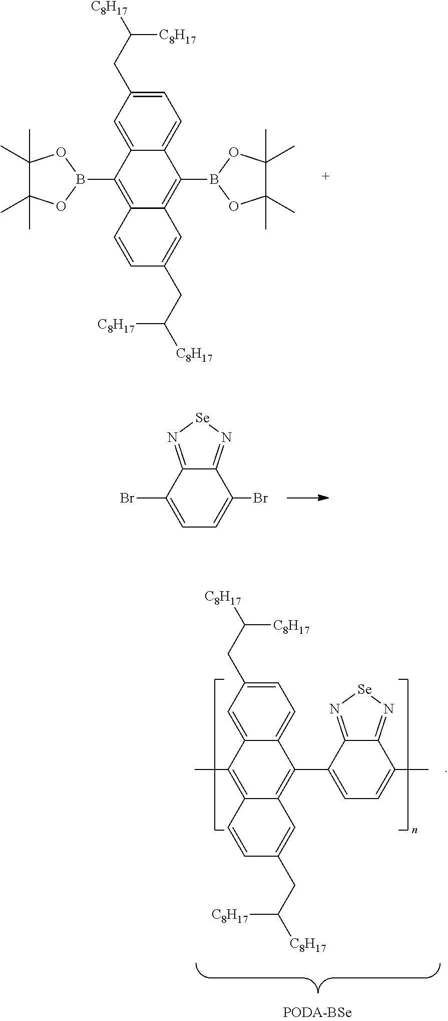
C1=C(CC([C8H17])[C8H17])C=C2C(=C1)C(B1OC(C)(C)C(C)(C)O1)=C1C(=C2B2OC(C)(C)C(C)(C)O2)C=CC(CC([C8H17])[C8H17])=C1.C1=C(CC([C8H17])[C8H17])C=C2C(=C1)C(C1=CC=C(C)C3=N[Se]N=C13)=C1C(=C2C)C=CC(CC([C8H17])[C8H17])=C1.C12=N[Se]N=C1C(Br)=CC=C2Br
